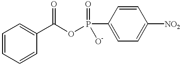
C1=CC=CC(C(OP(C2=CC=C([NO2])C=C2)(=O)[O-])=O)=C1
